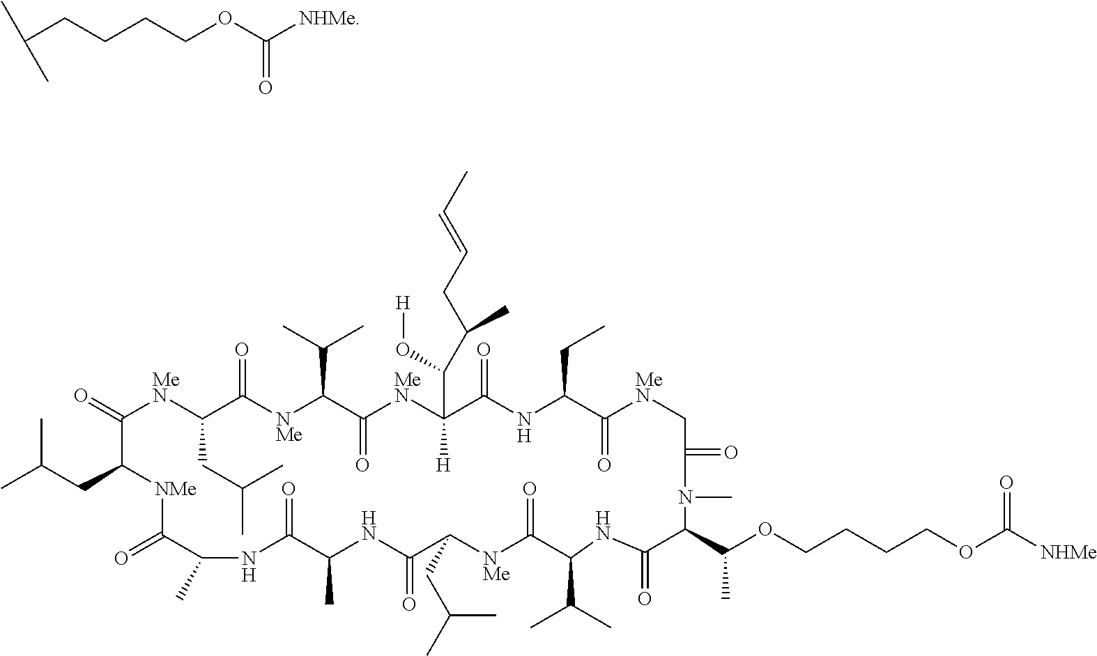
C(CCCCOC([NHMe])=O)(C)C.CC(CC1[NMe]C(=O)C(C)NC(=O)C(C)NC(=O)C(CC(C)C)[NMe]C(=O)C(C(C)C)NC(=O)C(C(C)OCCCCOC([NHMe])=O)N(C)C(=O)C[MeN]C(=O)C(CC)NC(=O)C([H])(C(C(CC=CC)C)O[H])[MeN]C(=O)C(C(C)C)[NMe]C(=O)C(CC(C)C)[MeN]C1=O)C
